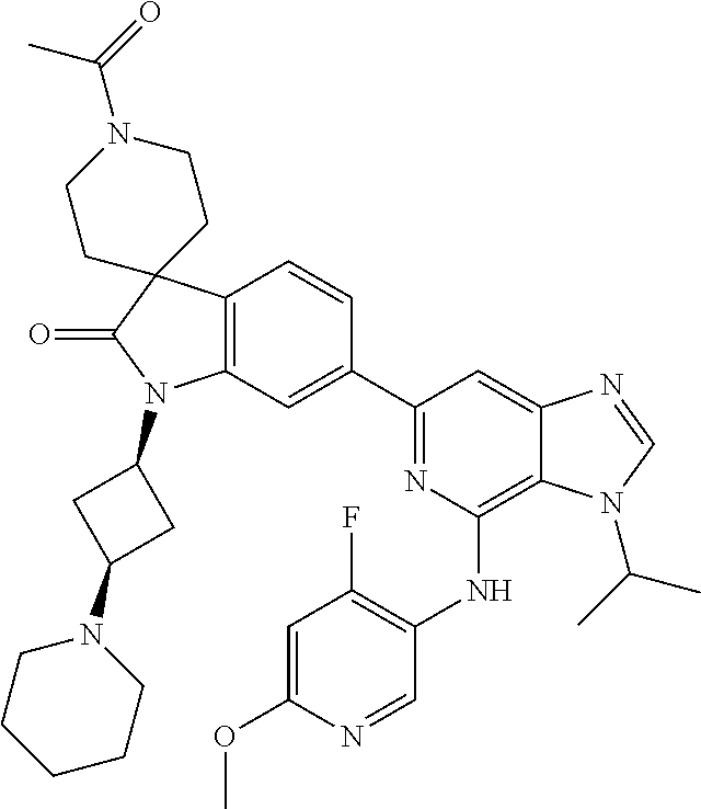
C12=C(C=C(C3=NC(NC4=C(F)C=C(OC)N=C4)=C4C(=C3)N=CN4C(C)C)C=C1)N(C1CC(N3CCCCC3)C1)C(=O)C21CCN(C(=O)C)CC1
